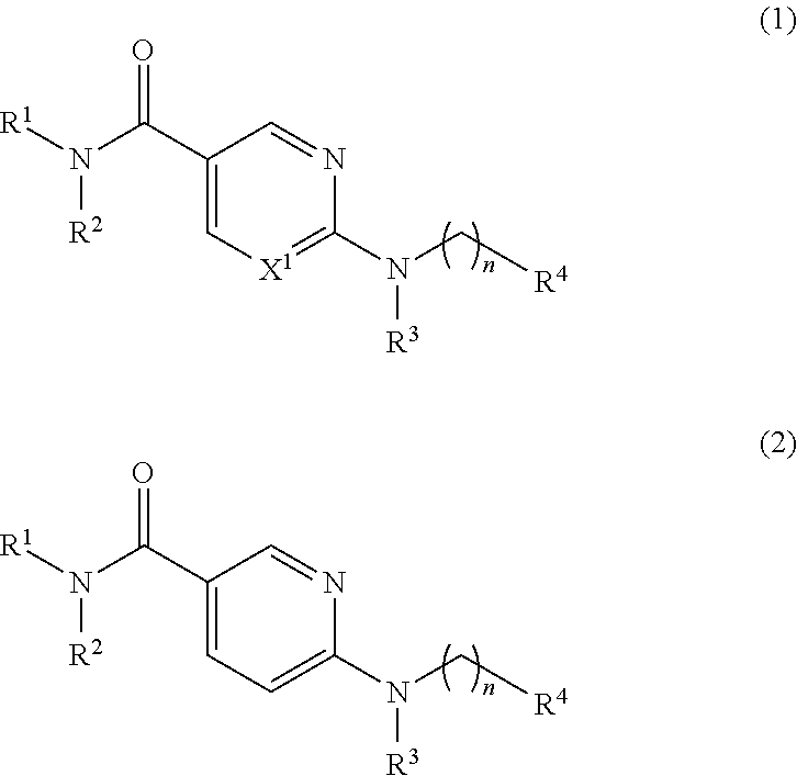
[R1]N(C(C1=C[X1]=C(N(C[R4])[R3])N=C1)=O)[R2].[R1]N(C(C1=CC=C(N(C[R4])[R3])N=C1)=O)[R2]
